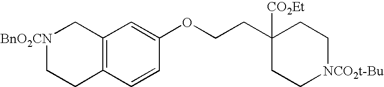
[BnO2CN]1CCC2=C(C1)C=C(OCCC1([CO2Et])CC[NCO2t-Bu]CC1)C=C2
